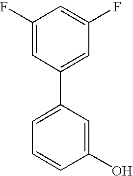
C1(C2=CC=CC(O)=C2)=CC(F)=CC(F)=C1
